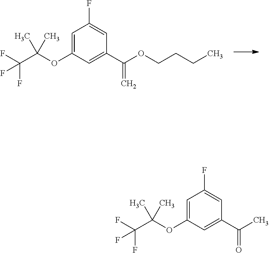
C1(OC(C(F)(F)F)(C)C)=CC(F)=CC(C(=C)OCCCC)=C1.C1(OC(C(F)(F)F)(C)C)=CC(F)=CC(C(=O)C)=C1
